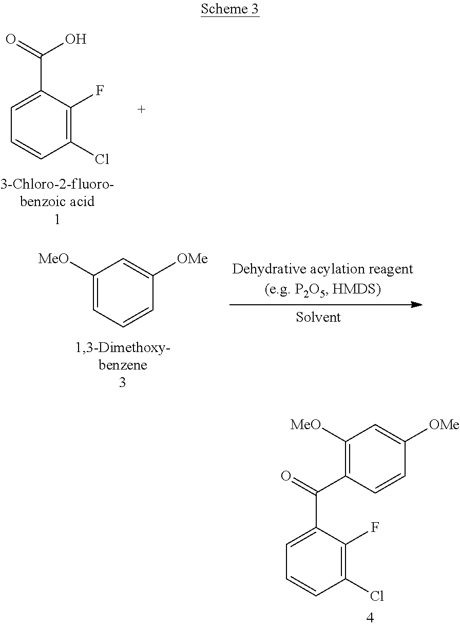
C1(Cl)=C(F)C(C(=O)O)=CC=C1.C1([MeO])=CC=CC([OMe])=C1.C1(Cl)=C(F)C(C(=O)C2=C([MeO])C=C([OMe])C=C2)=CC=C1
